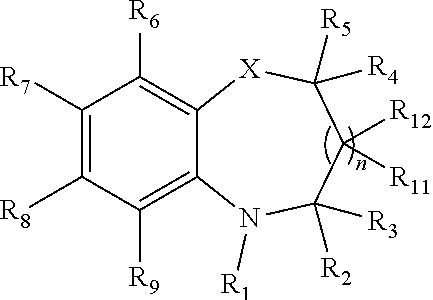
C1([R7])=C([R8])C([R9])=C2C(=C1[R6])[X]C([R4])([R5])C([R11])([R12])C([R2])([R3])N2[R1]
